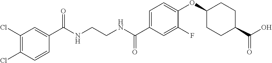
C1(C(NCCNC(C2=CC=C(OC3CCC(C(O)=O)CC3)C(F)=C2)=O)=O)=CC(Cl)=C(Cl)C=C1
